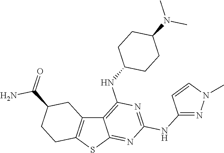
C12=C(SC3=NC(NC4=NN(C)C=C4)=NC(NC4CCC(N(C)C)CC4)=C13)CCC(C(=O)N)C2
